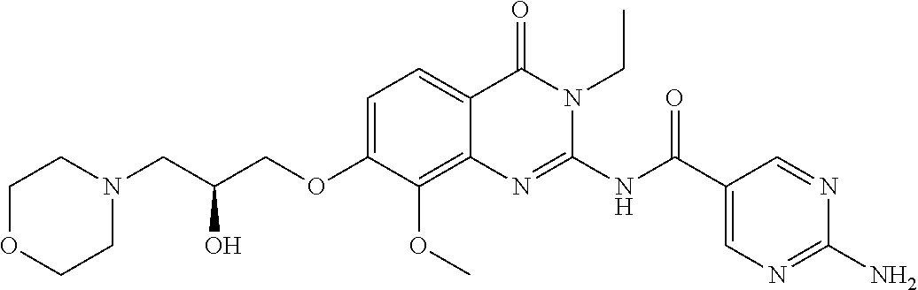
C1=C(OCC(CN2CCOCC2)O)C(OC)=C2C(=C1)C(=O)N(CC)C(NC(C1=CN=C(N)N=C1)=O)=N2
